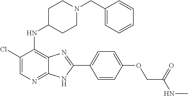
C1(Cl)=CN=C2C(=C1NC1CCN(CC3=CC=CC=C3)CC1)N=C(C1=CC=C(OCC(NC)=O)C=C1)N2
